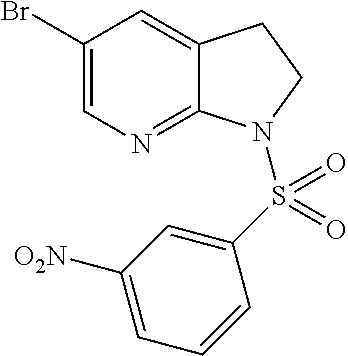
BrC1=CN=C2C(=C1)CCN2S(C1=CC([O2N])=CC=C1)(=O)=O
